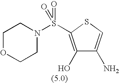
C1(O)=C(S(=O)(=O)N2CCOCC2)SC=C1N
